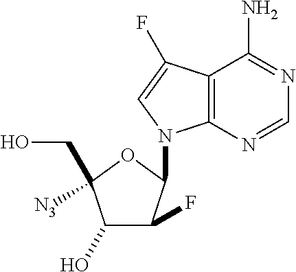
C12=C(N=CN=C1N)N(C1C(F)C(O)C(CO)([N3])O1)C=C2F
